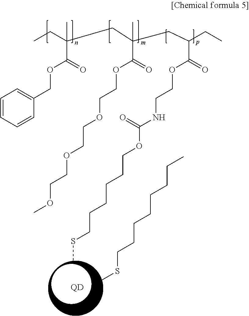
CCC(CC(CC(CC)C(=O)OCCNC(OCCCCCCSC)=O)(C)C(=O)OCCOCCOCCOC)(C(=O)OCC1=CC=CC=C1)C.CCCCCCCCSC.[QD]
